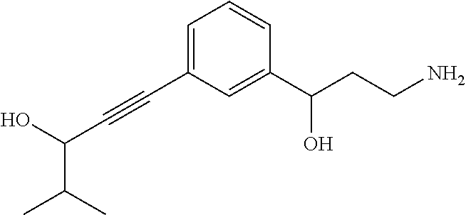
C(C#CC1=CC=CC(C(CCN)O)=C1)(C(C)C)O
